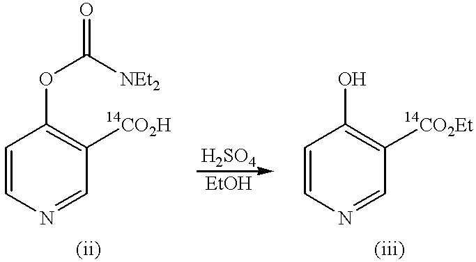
C1=CN=CC([14CO2Et])=C1O.C1=CN=CC([14CO2H])=C1OC([NEt2])=O
